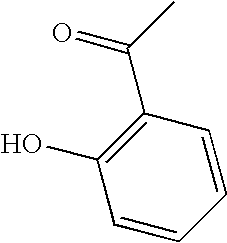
C1(O)=C(C(C)=O)C=CC=C1
